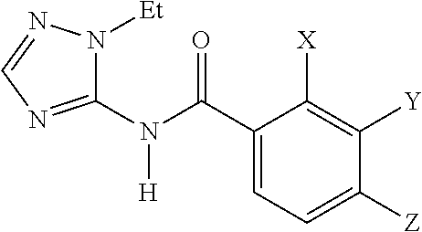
C1(C(N(C2=NC=NN2[Et])[H])=O)=CC=C([Z])C([Y])=C1[X]
